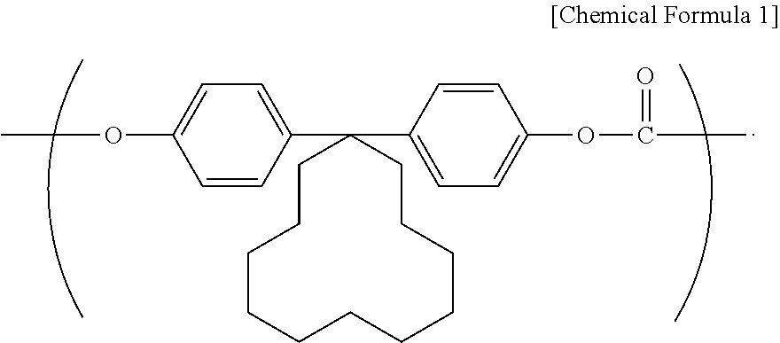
C1(C2(C3=CC=C(OC(=O)C)C=C3)CCCCCCCCCCC2)=CC=C(OC)C=C1
